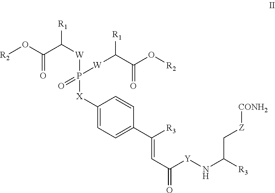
C1([X]P([W]C(C(O[R2])=O)[R1])(=O)[W]C(C(O[R2])=O)[R1])=CC=C(C([R3])=CC([Y]NC([R3])C[Z][CONH2])=O)C=C1
